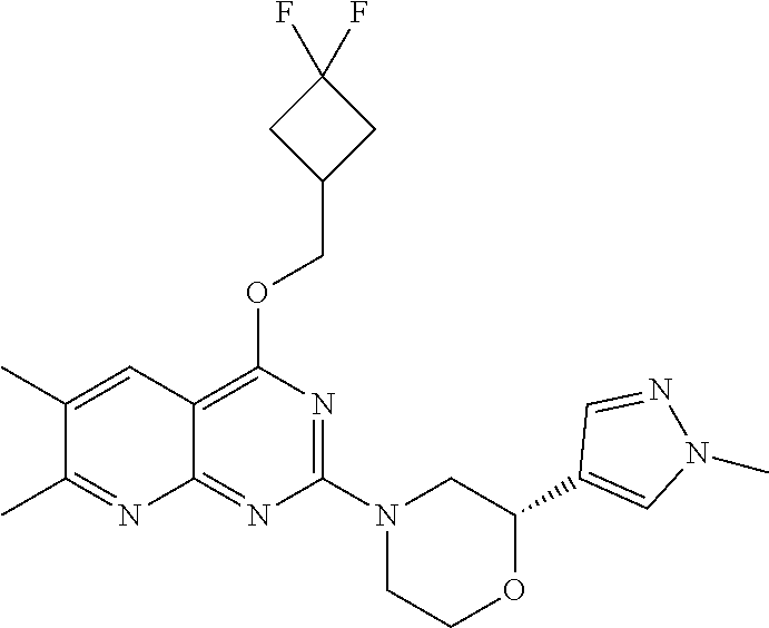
C1(C2=CN(C)N=C2)OCCN(C2=NC(OCC3CC(F)(F)C3)=C3C(=N2)N=C(C)C(C)=C3)C1
